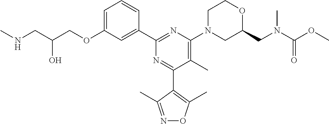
C1=C(OCC(CNC)O)C=C(C2=NC(N3CC(CN(C(OC)=O)C)OCC3)=C(C)C(C3=C(C)ON=C3C)=N2)C=C1
